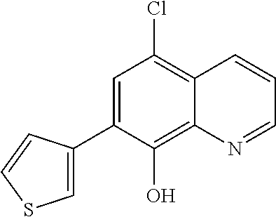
C1=C(C2=CSC=C2)C(O)=C2C(=C1Cl)C=CC=N2
